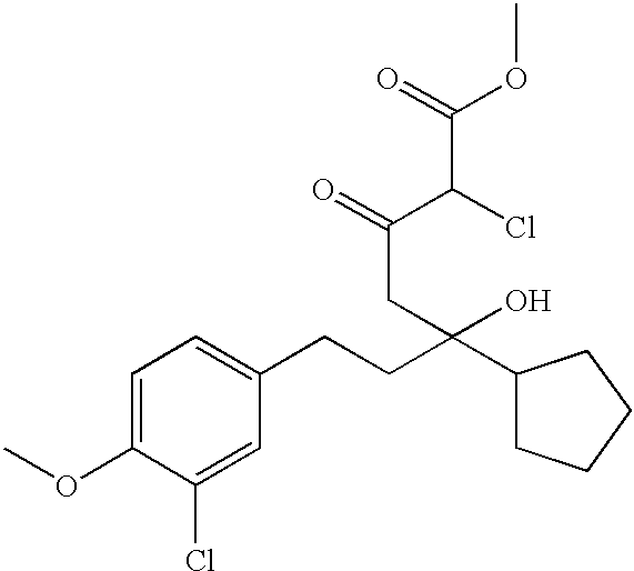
C1(OC)=CC=C(CCC(C2CCCC2)(O)CC(C(Cl)C(=O)OC)=O)C=C1Cl
